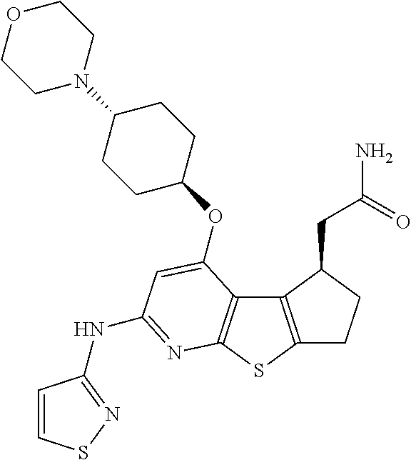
C12=C(SC3=C1C(OC1CCC(N4CCOCC4)CC1)=CC(NC1=NSC=C1)=N3)CCC2CC(N)=O
